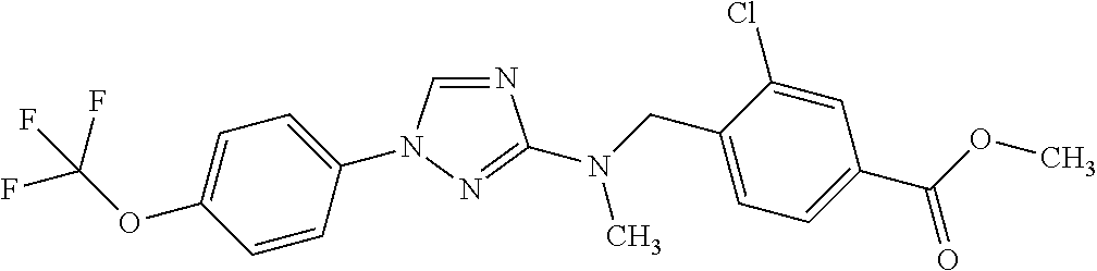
N1=CN(C2=CC=C(OC(F)(F)F)C=C2)N=C1N(CC1=CC=C(C(OC)=O)C=C1Cl)C
